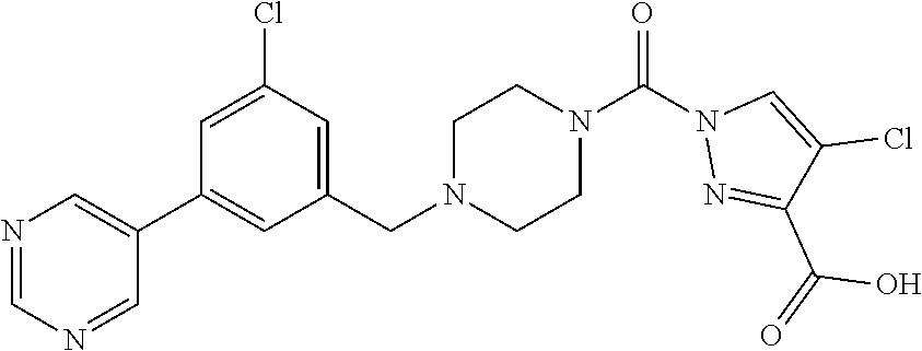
N1=CN=CC(C2=CC(CN3CCN(C(N4N=C(C(=O)O)C(Cl)=C4)=O)CC3)=CC(Cl)=C2)=C1
